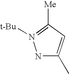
N1C(C)=CC([Me])=N1[t-Bu]
